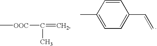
C[OOC]C(=C)C.C1=CC(C)=CC=C1C=C
